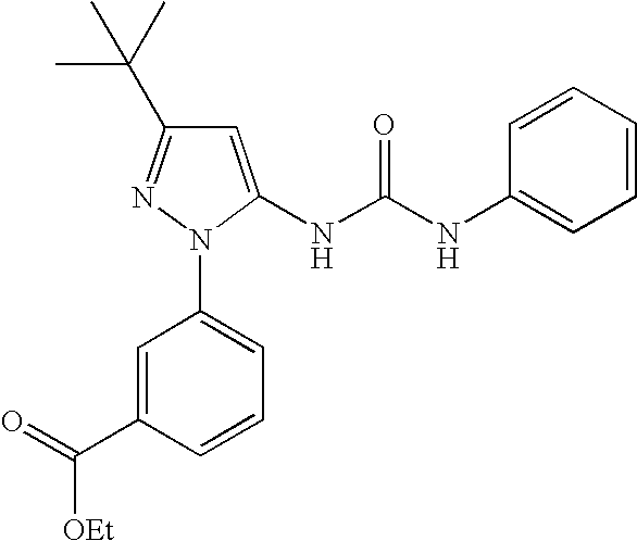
C1=C(NC(NC2=CC=CC=C2)=O)N(C2=CC=CC(C(=O)[OEt])=C2)N=C1C(C)(C)C
